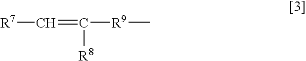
[R7]C=C([R9]C)[R8]
